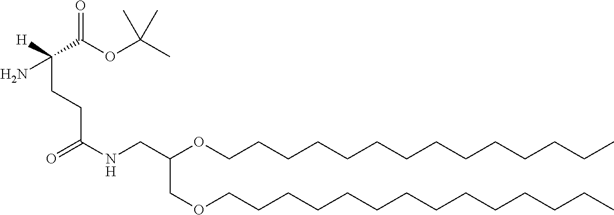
O=C(NCC(OCCCCCCCCCCCCCC)COCCCCCCCCCCCCCC)CCC([H])(C(OC(C)(C)C)=O)N
